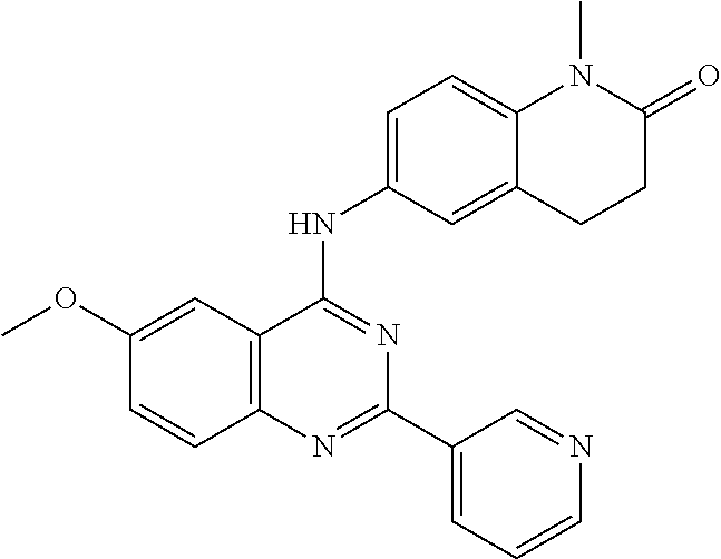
C1(OC)=CC2=C(C=C1)N=C(C1=CC=CN=C1)N=C2NC1=CC=C2C(=C1)CCC(=O)N2C
